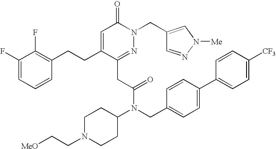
C1(F)=CC=CC(CCC2=CC(=O)N(CC3=CN([Me])N=C3)N=C2CC(N(CC2=CC=C(C3=CC=C([CF3])C=C3)C=C2)C2CCN(CC[MeO])CC2)=O)=C1F
